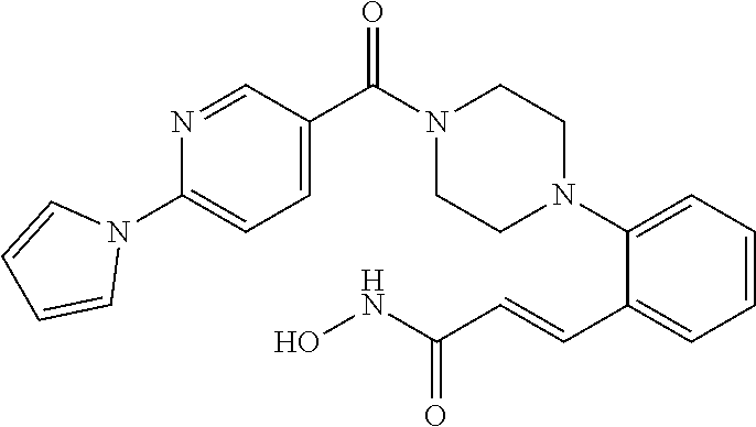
C1(C(N2CCN(C3=CC=CC=C3C=CC(NO)=O)CC2)=O)=CC=C(N2C=CC=C2)N=C1
